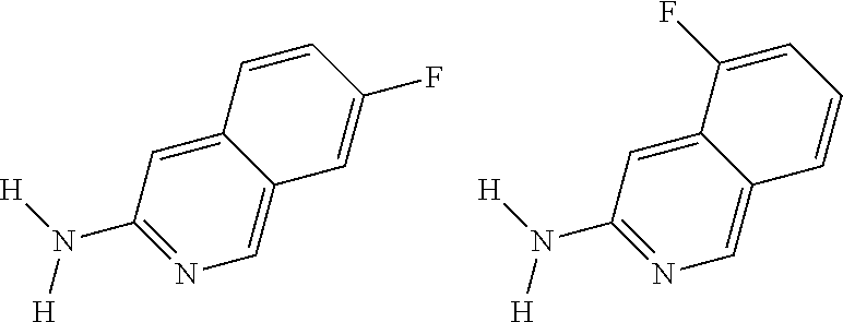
C12=CC(N([H])[H])=NC=C1C=C(F)C=C2.C12=CC(N([H])[H])=NC=C1C=CC=C2F
